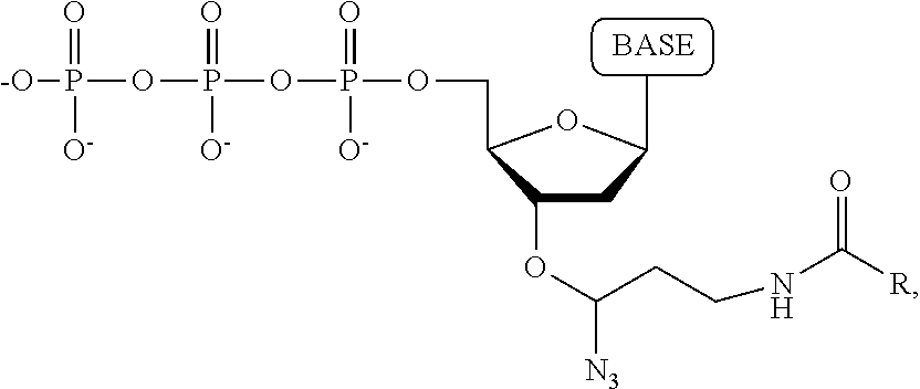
[-O]P(OP(OP(OCC1C(OC(CCNC([R])=O)[N3])CC(C)O1)(=O)[O-])(=O)[O-])(=O)[O-]
